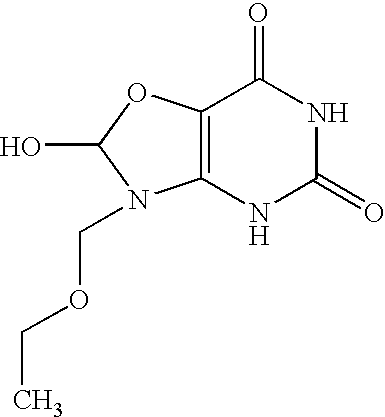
C12=C(OC(O)N1COCC)C(=O)NC(=O)N2
